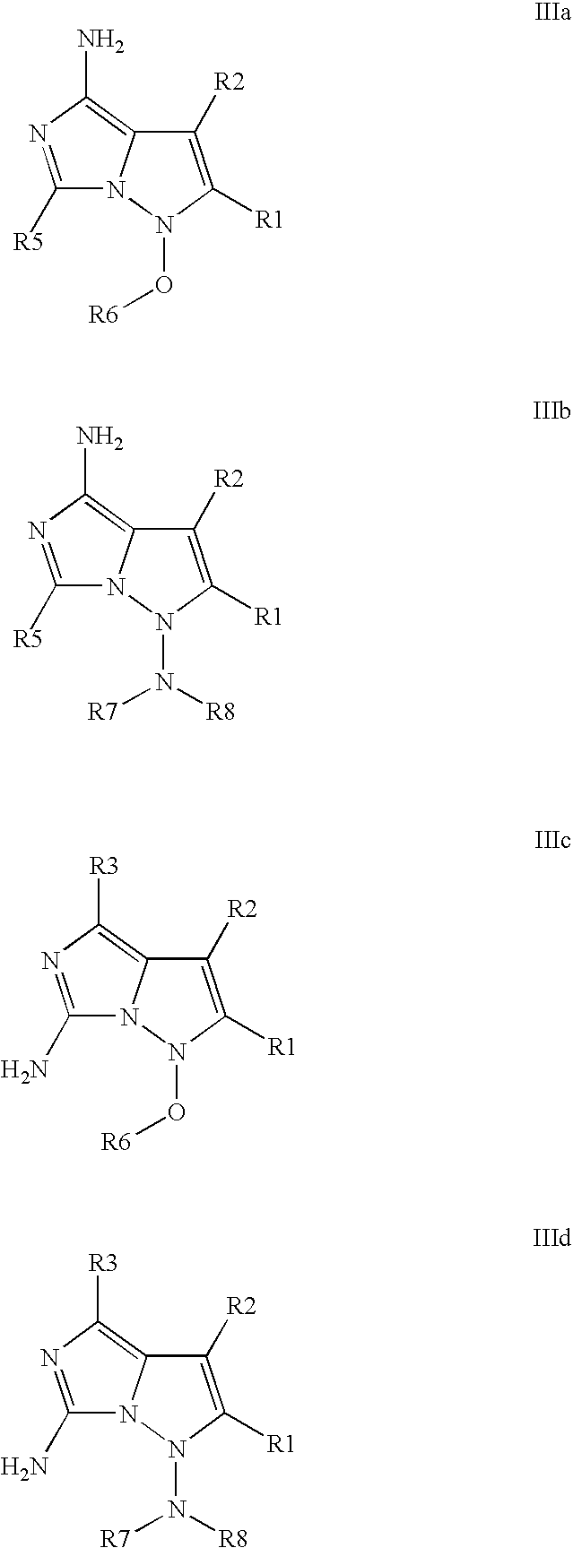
C1([R5])=NC(N)=C2N1N(O[R6])C([R1])=C2[R2].C1([R5])=NC(N)=C2N1N(N([R7])[R8])C([R1])=C2[R2].C1(N)=NC([R3])=C2N1N(O[R6])C([R1])=C2[R2].C1(N)=NC([R3])=C2N1N(N([R7])[R8])C([R1])=C2[R2]
